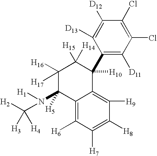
C1([H16])([H17])C(N([H1])C([H2])([H3])[H4])([H5])C2=C([H6])C([H7])=C([H8])C([H9])=C2C([H10])(C2=C([D11])C(Cl)=C(Cl)C([D12])=C2[D13])C1([H15])[H14]
